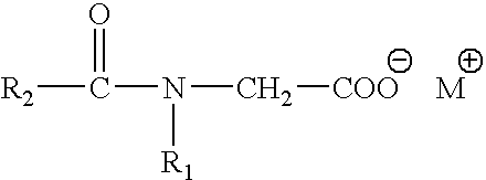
[R2]C(N(C[COO])[R1])=O
